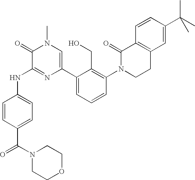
N(C1=NC(C2=CC=CC(N3CCC4=C(C3=O)C=CC(C(C)(C)C)=C4)=C2CO)=CN(C)C1=O)C1=CC=C(C(N2CCOCC2)=O)C=C1
